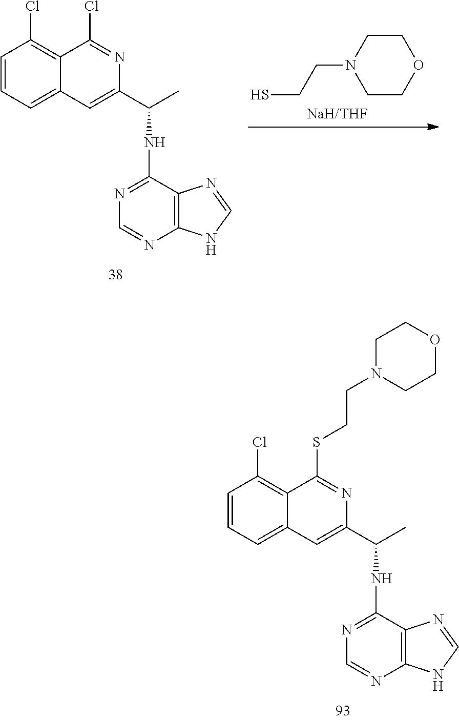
C1=CC=C2C(=C1Cl)C(Cl)=NC(C(C)NC1=NC=NC3=C1N=CN3)=C2.C1COCCN1CCS.C1=CC=C2C(=C1Cl)C(SCCN1CCOCC1)=NC(C(C)NC1=NC=NC3=C1N=CN3)=C2
